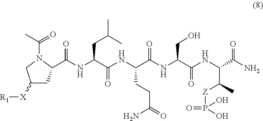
C1C(C(NC(C(NC(C(NC(C(NC(C(N)=O)C(C)[Z]P(=O)(O)O)=O)CO)=O)CCC(N)=O)=O)CC(C)C)=O)N(C(C)=O)CC1[X][R1]
